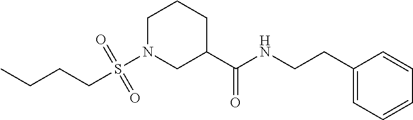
C(CCS(N1CC(C(NCCC2=CC=CC=C2)=O)CCC1)(=O)=O)C
